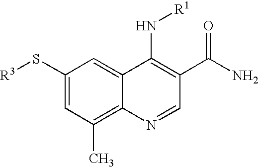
[R3]SC1=CC(C)=C2C(=C1)C(N[R1])=C(C(N)=O)C=N2
